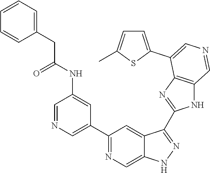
C1(C2=CN=CC(NC(CC3=CC=CC=C3)=O)=C2)=NC=C2C(=C1)C(C1=NC3=C(N1)C=NC=C3C1=CC=C(C)S1)=NN2
